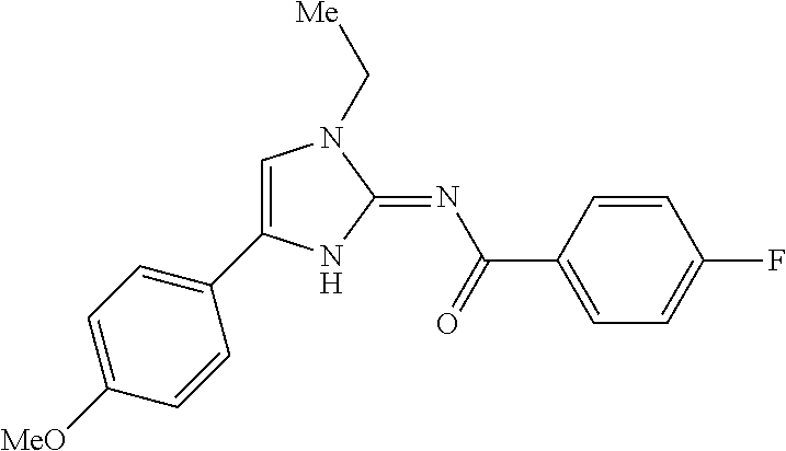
C1=C(C2=CC=C([MeO])C=C2)NC(=NC(=O)C2=CC=C(F)C=C2)N1C[Me]
